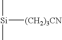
[Si]([(CH2)3CN])(C)C
